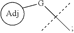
C[G]C(C)(C)C
